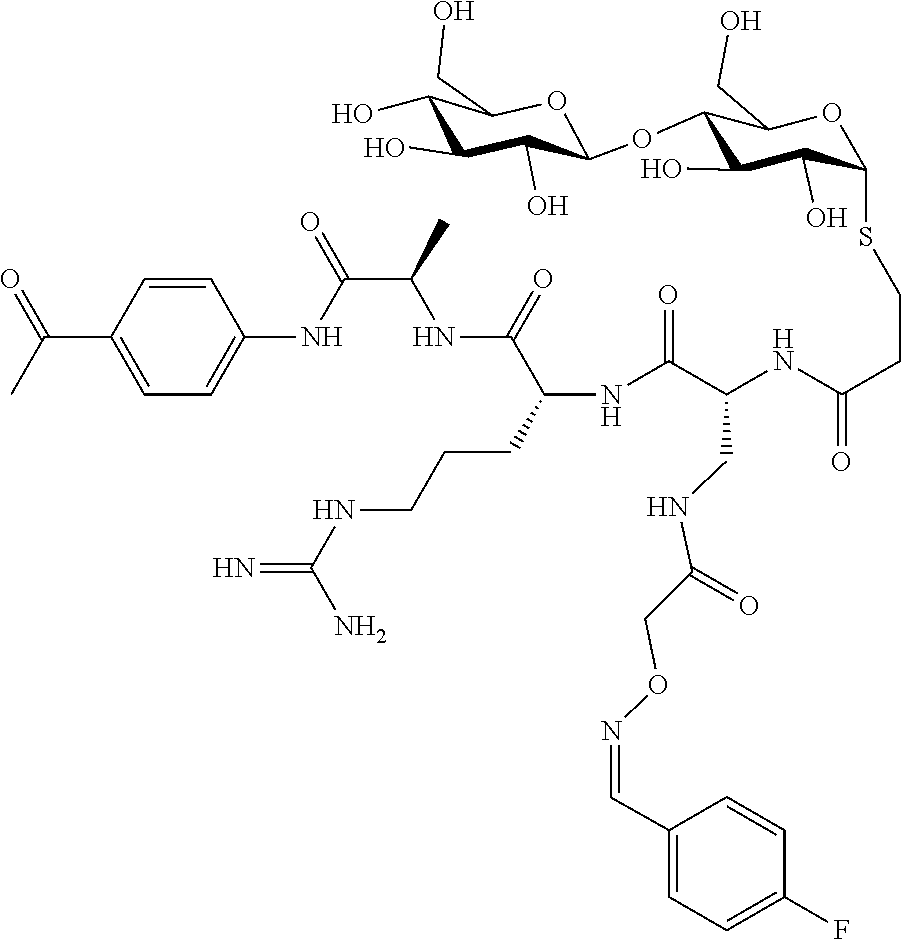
O(N=CC1=CC=C(F)C=C1)CC(NCC(NC(=O)CCSC1C(O)C(O)C(OC2C(O)C(O)C(O)C(CO)O2)C(CO)O1)C(NC(CCCNC(=N)N)C(NC(C(NC1=CC=C(C(C)=O)C=C1)=O)C)=O)=O)=O
